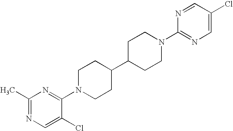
C1(C)=NC=C(Cl)C(N2CCC(C3CCN(C4=NC=C(Cl)C=N4)CC3)CC2)=N1
